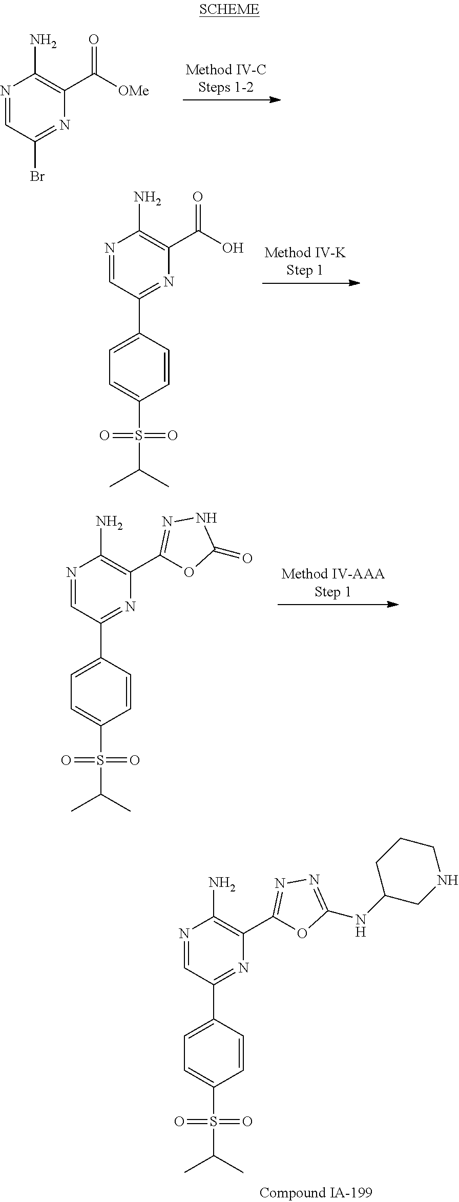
N1=CC(Br)=NC(C([OMe])=O)=C1N.N1=CC(C2=CC=C(S(=O)(=O)C(C)C)C=C2)=NC(C(=O)O)=C1N.N1=CC(C2=CC=C(S(=O)(=O)C(C)C)C=C2)=NC(C2=NNC(=O)O2)=C1N.N1=CC(C2=CC=C(S(=O)(=O)C(C)C)C=C2)=NC(C2=NN=C(NC3CNCCC3)O2)=C1N
